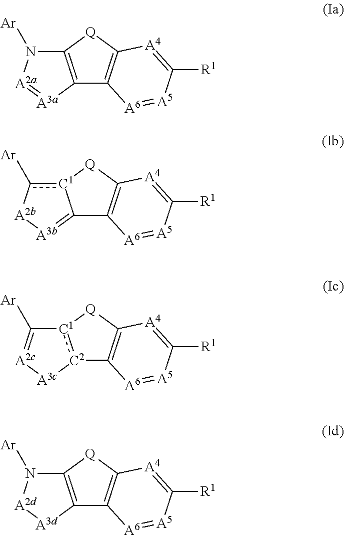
C12=C([Q]C3=C1[A6]=[A5]C([R1])=[A4]3)N([Ar])[A2a]=[A3a]2.C12=[A3b][A2b]c([Ar])[C1]1[Q]C1=C2[A6]=[A5]C([R1])=[A4]1.[C2]12:[C1]([Q]C3=C1[A6]=[A5]C([R1])=[A4]3)C([Ar])=[A2c][A3c]2.C12=C([Q]C3=C1[A6]=[A5]C([R1])=[A4]3)N([Ar])[A2d][A3d]2
